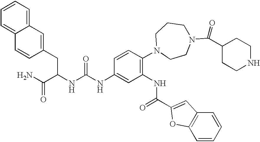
C12=CC=CC=C1C=CC(CC(NC(NC1=CC(NC(=O)C3=CC4=C(C=CC=C4)O3)=C(N3CCN(C(C4CCNCC4)=O)CCC3)C=C1)=O)C(N)=O)=C2
